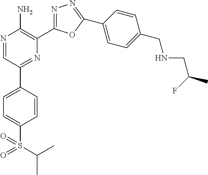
N1=CC(C2=CC=C(S(C(C)C)(=O)=O)C=C2)=NC(C2=NN=C(C3=CC=C(CNCC(C)F)C=C3)O2)=C1N
